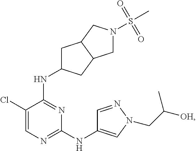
N1=C(NC2CC3C(C2)CN(S(=O)(=O)C)C3)C(Cl)=CN=C1NC1=CN(CC([OH])C)N=C1
